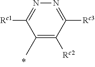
N1=C([Rc3])C([Rc2])=C(C)C([Rc1])=N1
